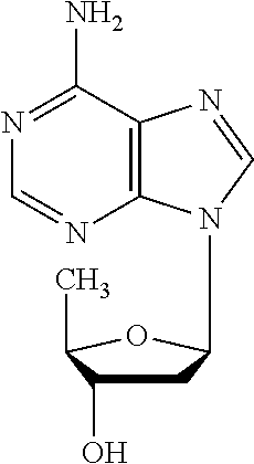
C1C(O)C(C)OC1N1C2=C(C(N)=NC=N2)N=C1
